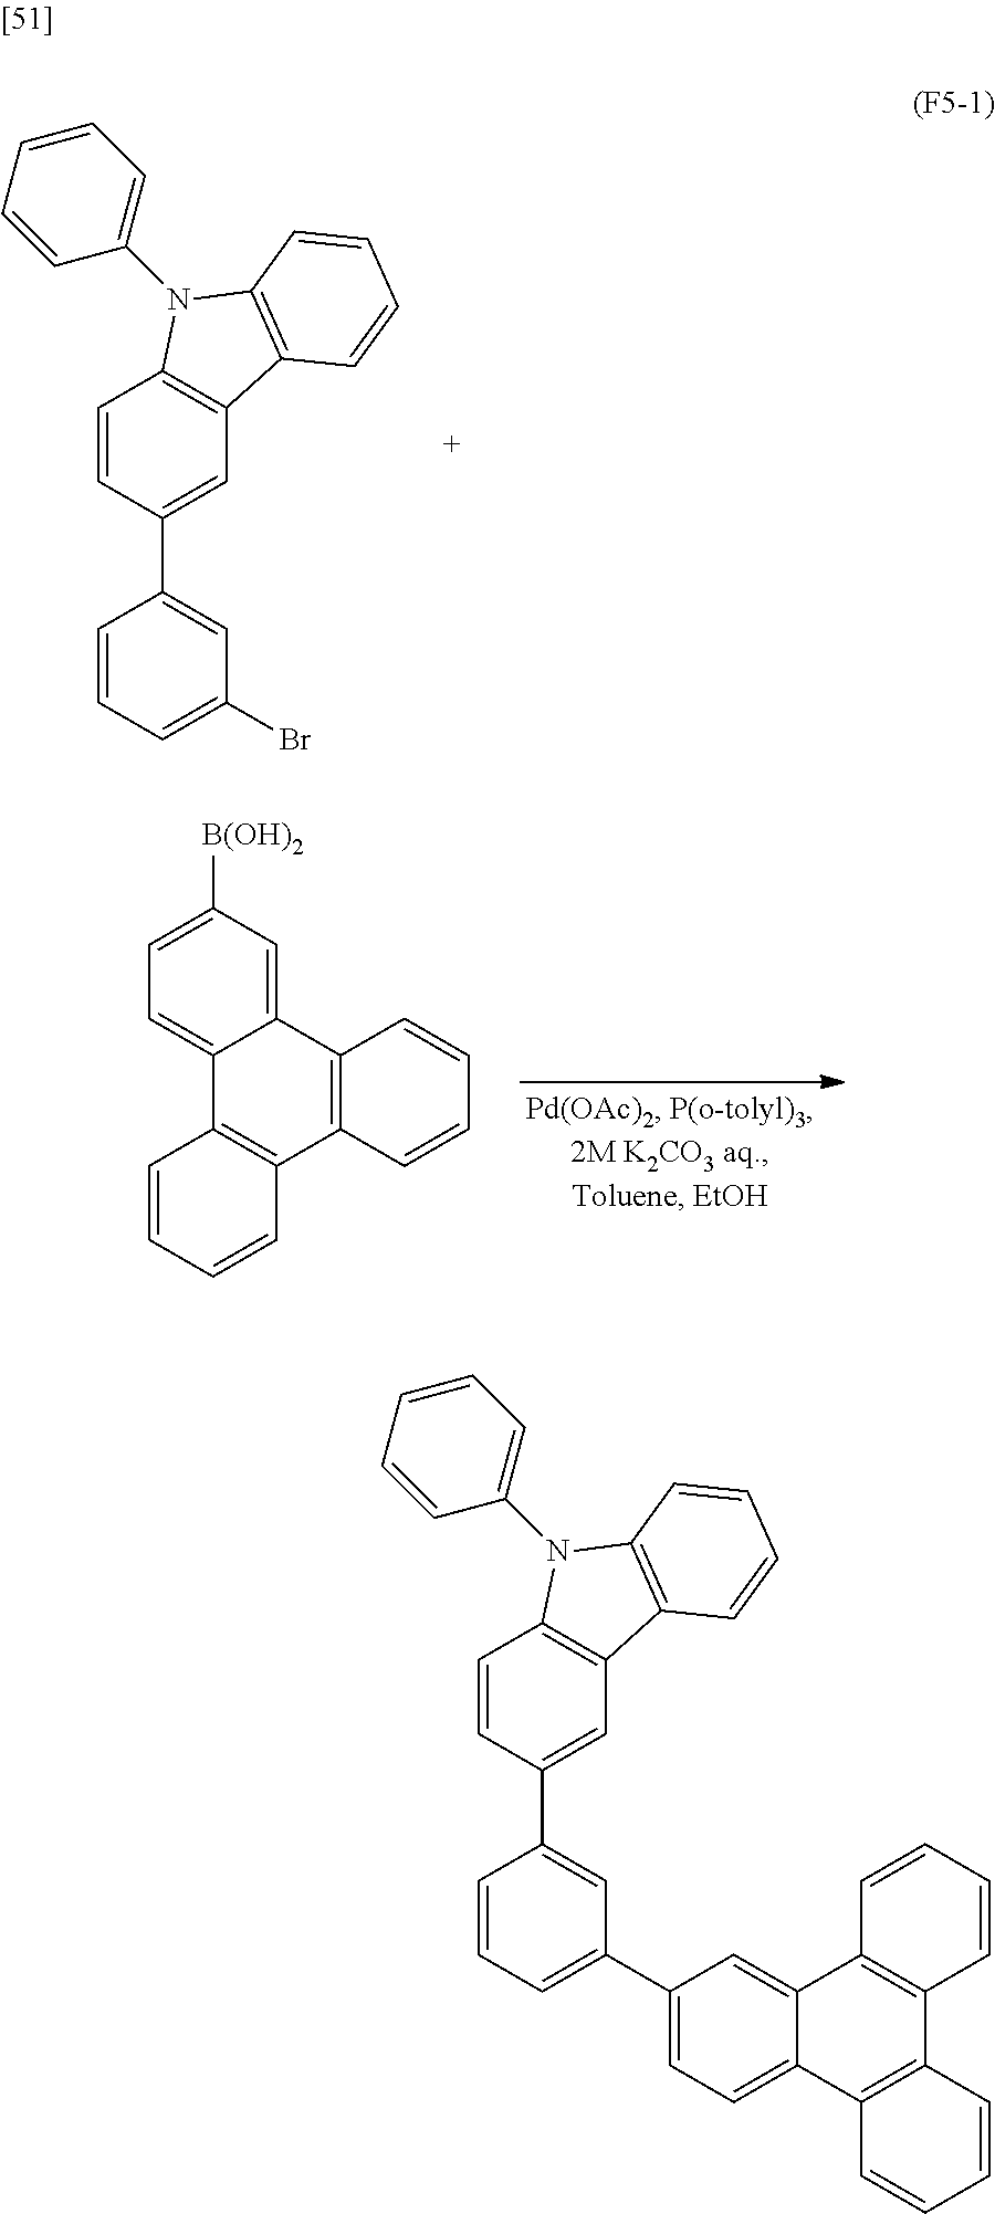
C1=CC(C2=CC(Br)=CC=C2)=CC2=C1N(C1=CC=CC=C1)C1=C2C=CC=C1.C1=C([B(OH)2])C=C2C(=C1)C1=C(C=CC=C1)C1=C2C=CC=C1.C1=CC(C2=CC(C3=CC=C4C(=C3)C3=C(C5=C4C=CC=C5)C=CC=C3)=CC=C2)=CC2=C1N(C1=CC=CC=C1)C1=C2C=CC=C1
